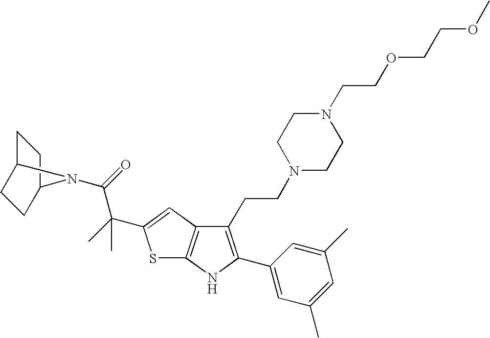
C12=C(C=C(C(C)(C(=O)N3C4CCC3CC4)C)S1)C(CCN1CCN(CCOCCOC)CC1)=C(C1=CC(C)=CC(C)=C1)N2
